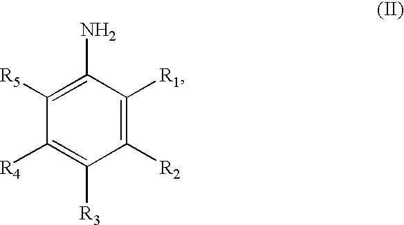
C1([R2])=C([R1])C(N)=C([R5])C([R4])=C1[R3]
